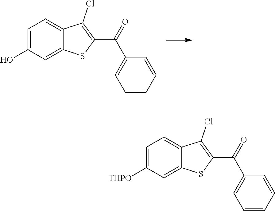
C1=C(O)C=C2C(=C1)C(Cl)=C(C(=O)C1=CC=CC=C1)S2.C1=C([THPO])C=C2C(=C1)C(Cl)=C(C(=O)C1=CC=CC=C1)S2
